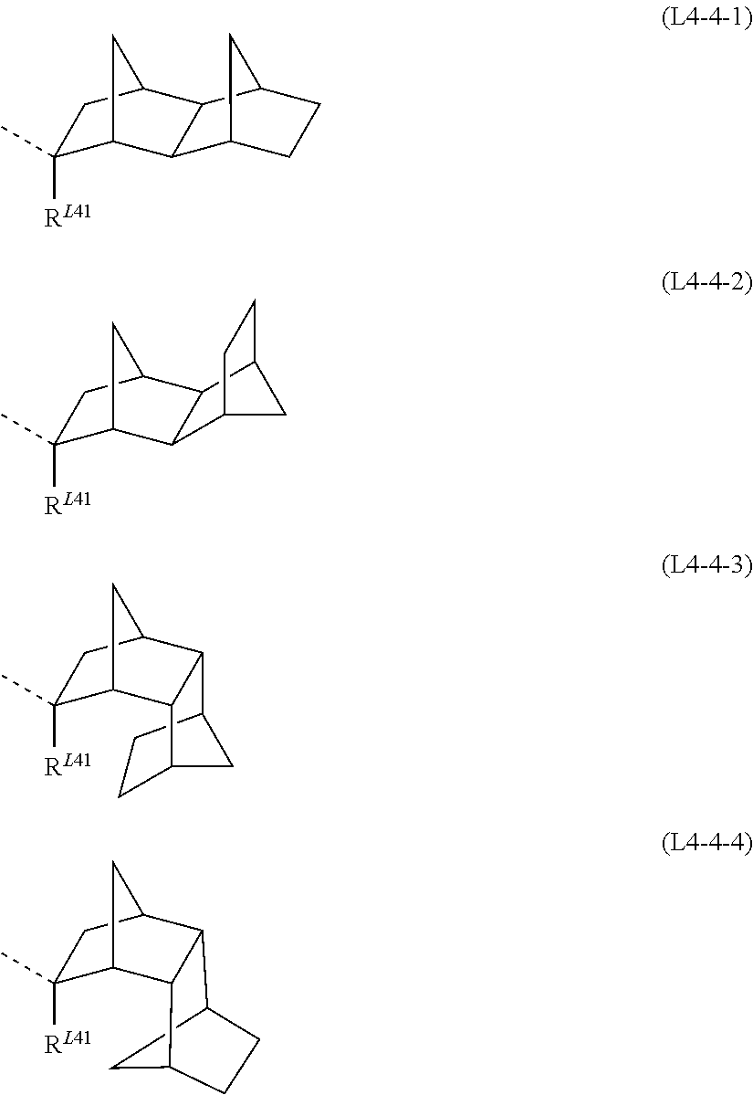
C1(C)([RL41])C2CC(C1)C1C2C2CCC1C2.C1(C)([RL41])C2CC(C1)C1C2C2CC1CC2.C1(C)([RL41])C2CC(C1)C1C2C2CC1CC2.C1C2C3C4CC(C)([RL41])C(C4)C3C1CC2
